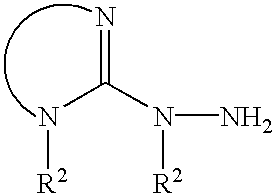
N(C(N([R2])N)=N)[R2]
